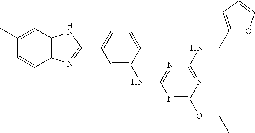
C1=C(NC2=NC(NCC3=CC=CO3)=NC(OCC)=N2)C=CC=C1C1=NC2=C(N1)C=C(C)C=C2
